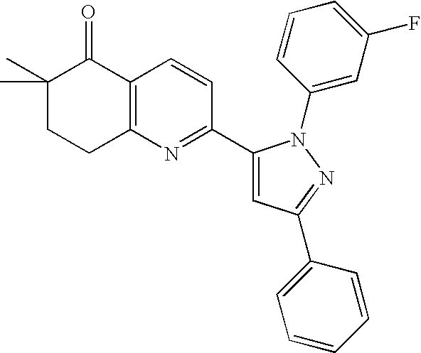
C1(C)(C)CCC2=C(C1=O)C=CC(C1=CC(C3=CC=CC=C3)=NN1C1=CC(F)=CC=C1)=N2
